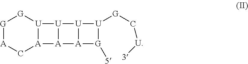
[G]1[A]C[A]2[U]([G]1)[U]1[A]2[A]2[G]([5])[U]([G]C[U][3])[U]21
